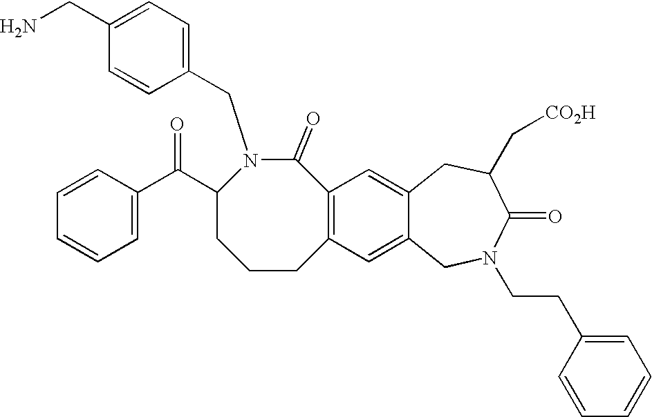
C1=C(C(C2CCCC3=C(C(=O)N2CC2=CC=C(CN)C=C2)C=C2C(=C3)CN(CCC3=CC=CC=C3)C(=O)C(C[CO2H])C2)=O)C=CC=C1
